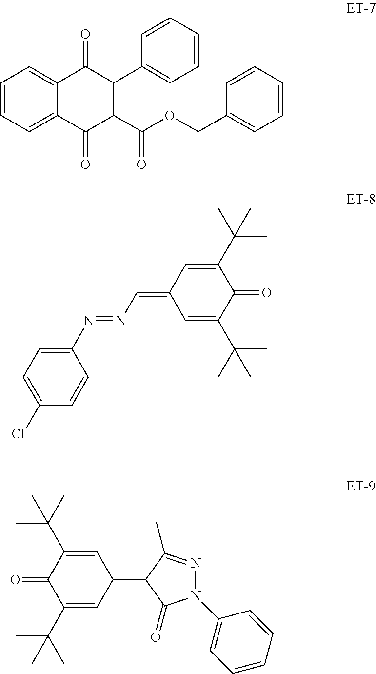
C1(=O)C(C(=O)OCC2=CC=CC=C2)C(C2=CC=CC=C2)C(=O)C2=CC=CC=C12.N(C=C1C=C(C(C)(C)C)C(=O)C(C(C)(C)C)=C1)=NC1=CC=C(Cl)C=C1.C1=C(C(C)(C)C)C(=O)C(C(C)(C)C)=CC1C1C(C)=NN(C2=CC=CC=C2)C1=O
